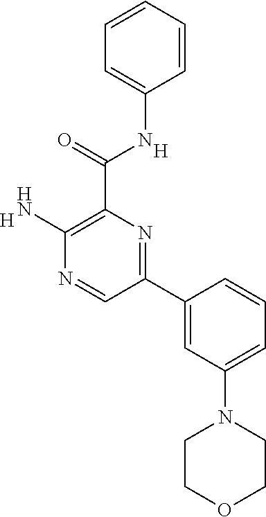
C1=C(NC(C2=C(N)N=CC(C3=CC(N4CCOCC4)=CC=C3)=N2)=O)C=CC=C1.[H].[H]
